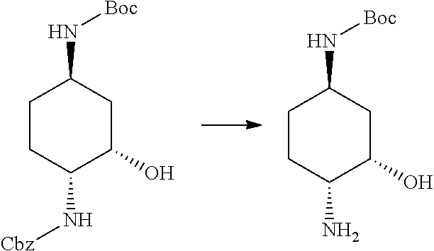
C1CC(N[Cbz])C(O)CC1N[Boc].C1CC(N)C(O)CC1N[Boc]
